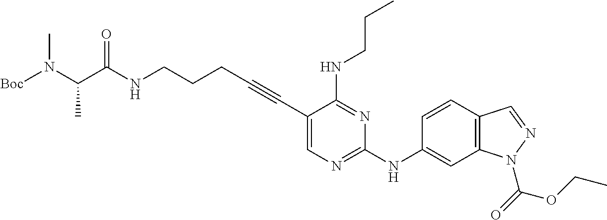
[Boc]N(C(C(NCCCC#CC1=CN=C(NC2=CC3=C(C=C2)C=NN3C(=O)OCC)N=C1NCCC)=O)C)C
